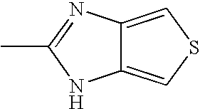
C12=CSC=C1N=C(C)N2
